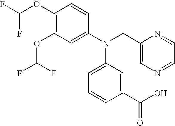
C1(OC(F)F)=C(OC(F)F)C=C(N(CC2=CN=CC=N2)C2=CC=CC(C(O)=O)=C2)C=C1
